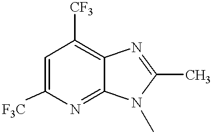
C1=C([F3C])N=C2C(=C1[CF3])N=C(C)N2C
